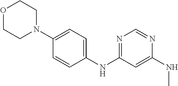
C1=CC(NC2=NC=NC(NC)=C2)=CC=C1N1CCOCC1
